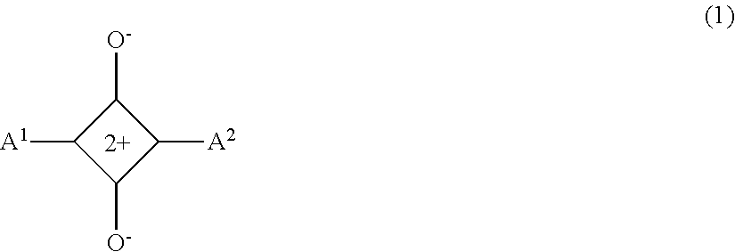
C1([A1])C([O-])C([A2])C1[O-]
